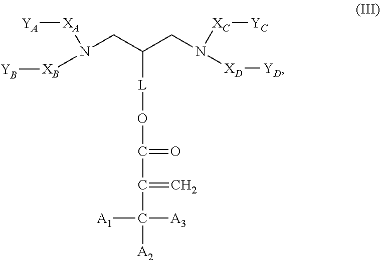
C([L]OC(=O)C(=C)C([A2])([A1])[A3])(CN([XB][YB])[XA][YA])CN([XD][YD])[XC][YC]
